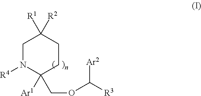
C1([Ar1])(COC([Ar2])[R3])CCC([R2])([R1])CN1[R4]
